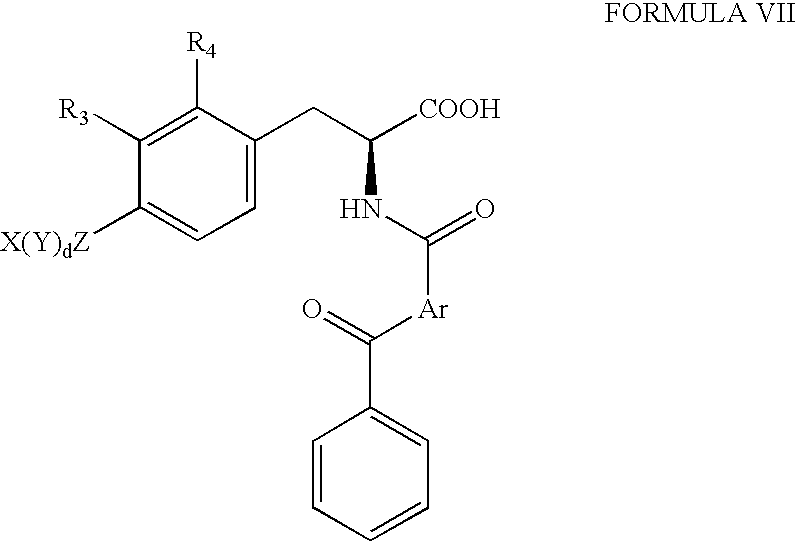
C1([R3])=C([R4])C(CC(NC([Ar]C(C2=CC=CC=C2)=O)=O)[COOH])=CC=C1[X(Y)dZ]
